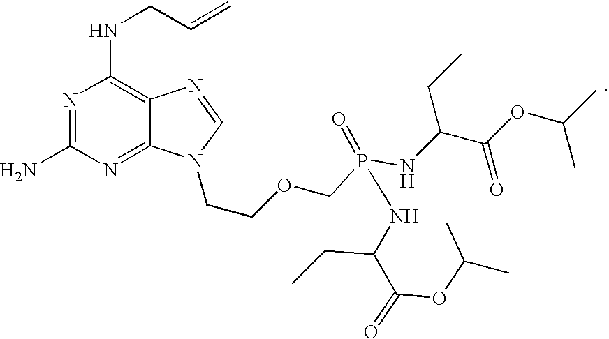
N1=C(N)N=C2C(=C1NCC=C)N=CN2CCOCP(=O)(NC(C(=O)OC(C)C)CC)NC(C(=O)OC(C)C)CC
